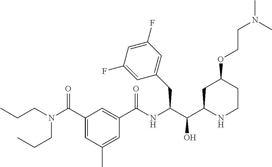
C1(CC(C(C2CC(OCCN(C)C)CCN2)O)NC(C2=CC(C(N(CCC)CCC)=O)=CC(C)=C2)=O)=CC(F)=CC(F)=C1
